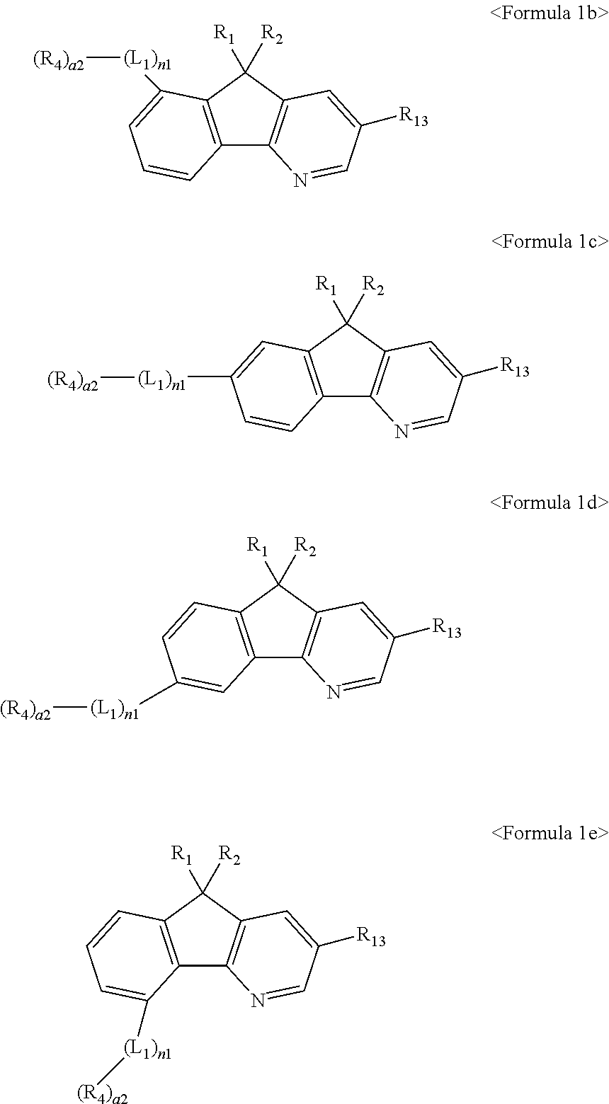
C12=C(C([R2])([R1])C3=C1N=CC([R13])=C3)C([(L1)n1][(R4)a2])=CC=C2.C12=C(C([R2])([R1])C3=C1N=CC([R13])=C3)C=C([(L1)n1][(R4)a2])C=C2.C12=C(C([R2])([R1])C3=C1N=CC([R13])=C3)C=CC([(L1)n1][(R4)a2])=C2.C12=C(C([R2])([R1])C3=C1N=CC([R13])=C3)C=CC=C2[(L1)n1][(R4)a2]
